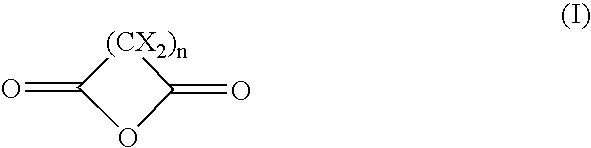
[(CX2)n]1C(=O)OC1=O
